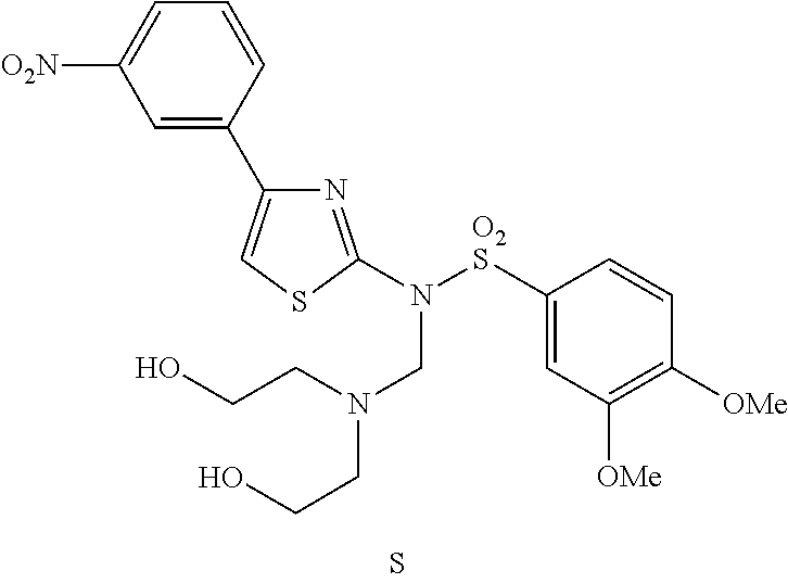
C1=CC(C2=CSC(N([O2S]C3=CC([OMe])=C([OMe])C=C3)CN(CCO)CCO)=N2)=CC([O2N])=C1
